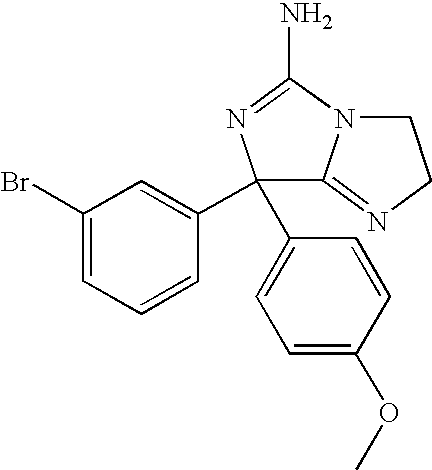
C1(C2=CC=C(OC)C=C2)(C2=CC(Br)=CC=C2)C2=NCCN2C(N)=N1
